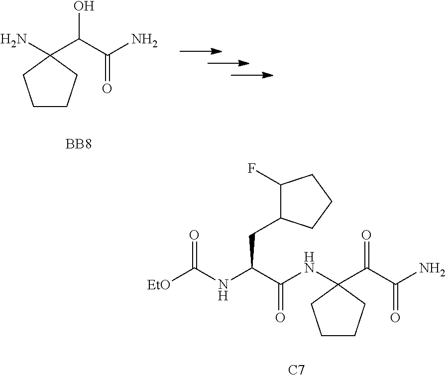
[EtO]C(NC(C(NC1(C(C(N)=O)=O)CCCC1)=O)CC1C(F)CCC1)=O.[C7].C1CCC(N)(C(C(N)=O)O)C1.[BB8]
